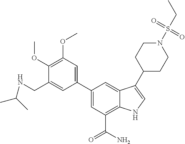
C1(C2=CC(OC)=C(OC)C(CNC(C)C)=C2)=CC(C(N)=O)=C2C(=C1)C(C1CCN(S(CC)(=O)=O)CC1)=CN2
